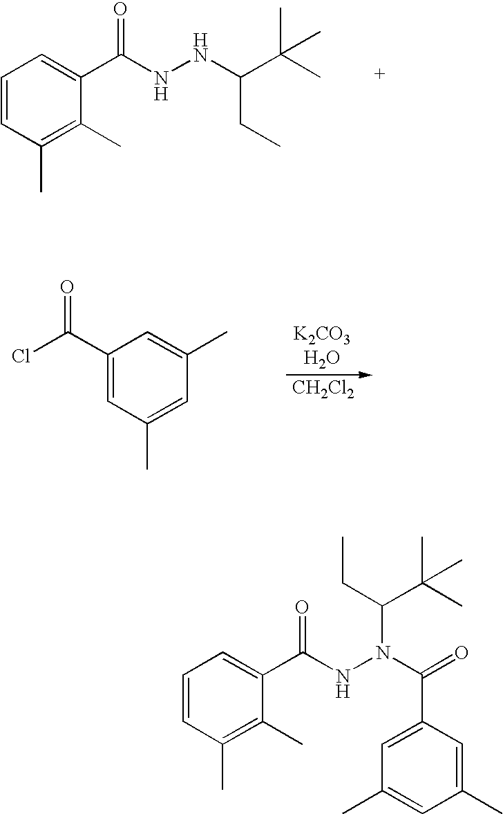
C1=CC(C)=C(C)C(C(=O)NN(C(C2=CC(C)=CC(C)=C2)=O)C(CC)C(C)(C)C)=C1.C1=CC(C)=C(C)C(C(=O)NNC(C(C)(C)C)CC)=C1.ClC(C1=CC(C)=CC(C)=C1)=O.[CH2Cl2]
